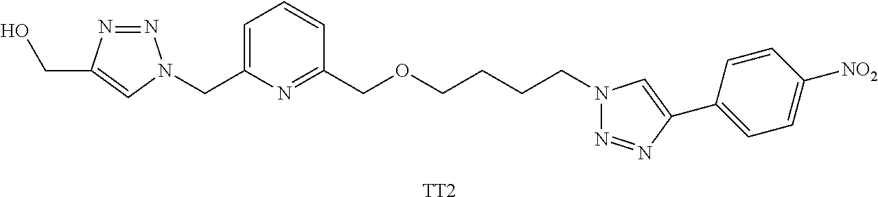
[TT2].C(O)C1=CN(CC2=CC=CC(COCCCCN3N=NC(C4=CC=C([NO2])C=C4)=C3)=N2)N=N1
